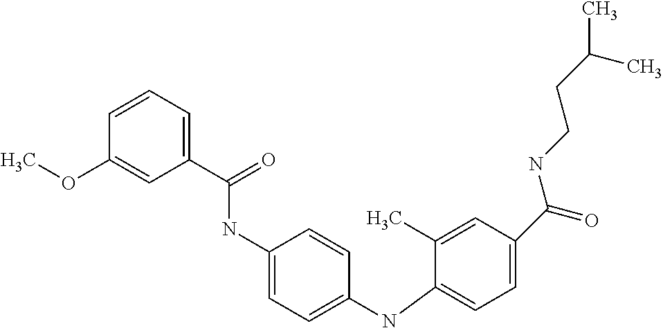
C1=CC=C(C(=O)NC2=CC=C(NC3=CC=C(C(NCCC(C)C)=O)C=C3C)C=C2)C=C1OC
